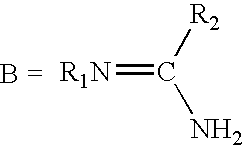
[R1N]=C([R2])N
